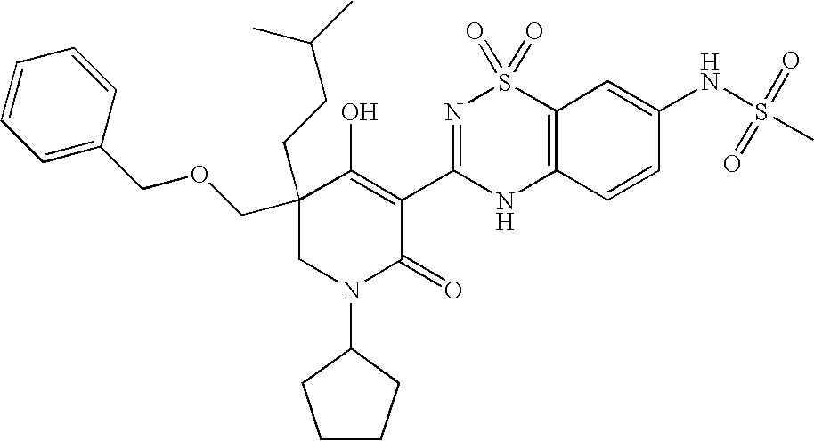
C12=C(C=CC(NS(=O)(=O)C)=C1)NC(C1=C(O)C(COCC3=CC=CC=C3)(CCC(C)C)CN(C3CCCC3)C1=O)=NS2(=O)=O
